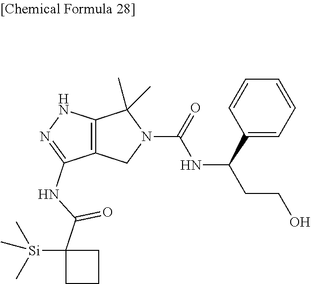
C12=C(CN(C(=O)NC(CCO)C3=CC=CC=C3)C1(C)C)C(NC(C1([Si](C)(C)C)CCC1)=O)=NN2
